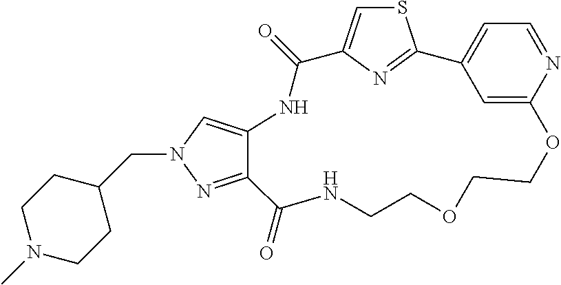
S1C=C2N=C1C1=CC=NC(=C1)OCCOCCNC(=O)C1=NN(CC3CCN(C)CC3)C=C1NC2=O
